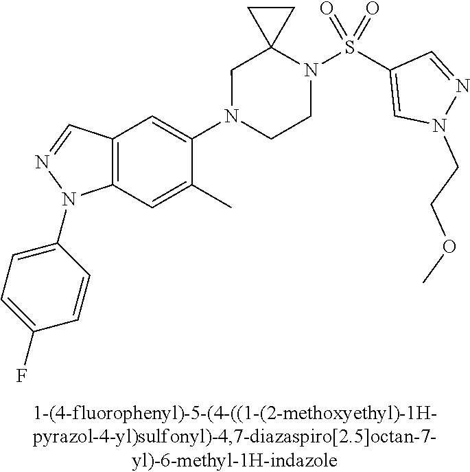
N1(C2=CC3=C(C=C2C)N(C2=CC=C(F)C=C2)N=C3)CCN(S(C2=CN(CCOC)N=C2)(=O)=O)C2(C1)CC2
